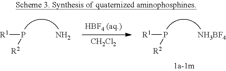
[R1]P[R2].N.[CH2Cl2].[R1]P[R2].[NH3BF4]
